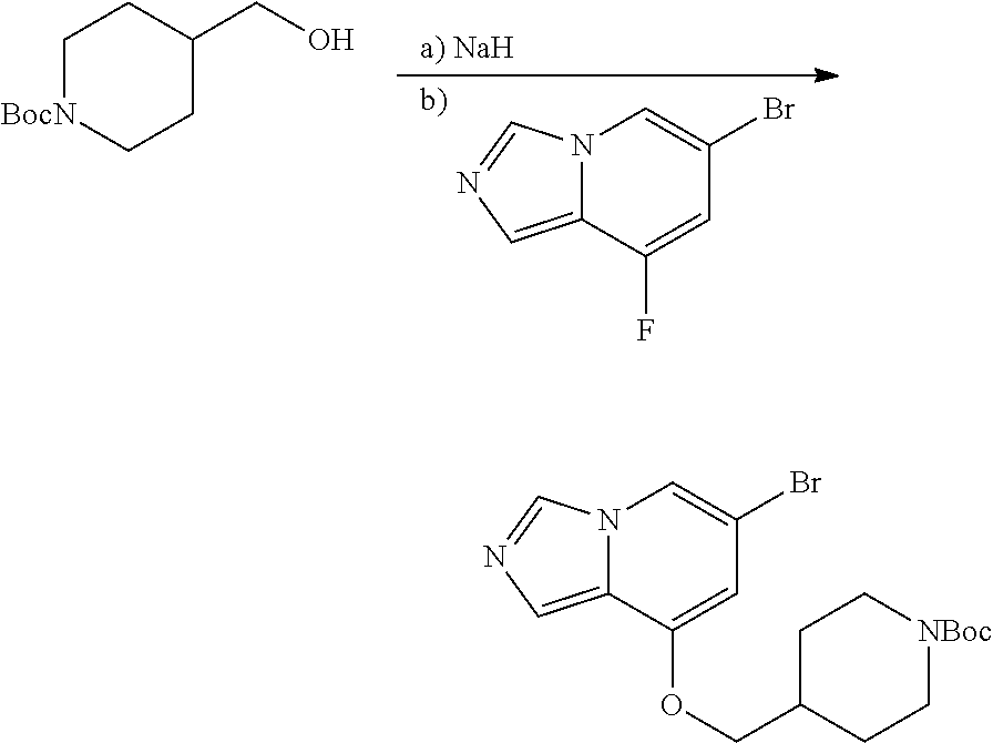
N12C(=CN=C1)C(F)=CC(Br)=C2.C1[BocN]CCC(CO)C1.N12C(=CN=C1)C(OCC1CC[NBoc]CC1)=CC(Br)=C2
